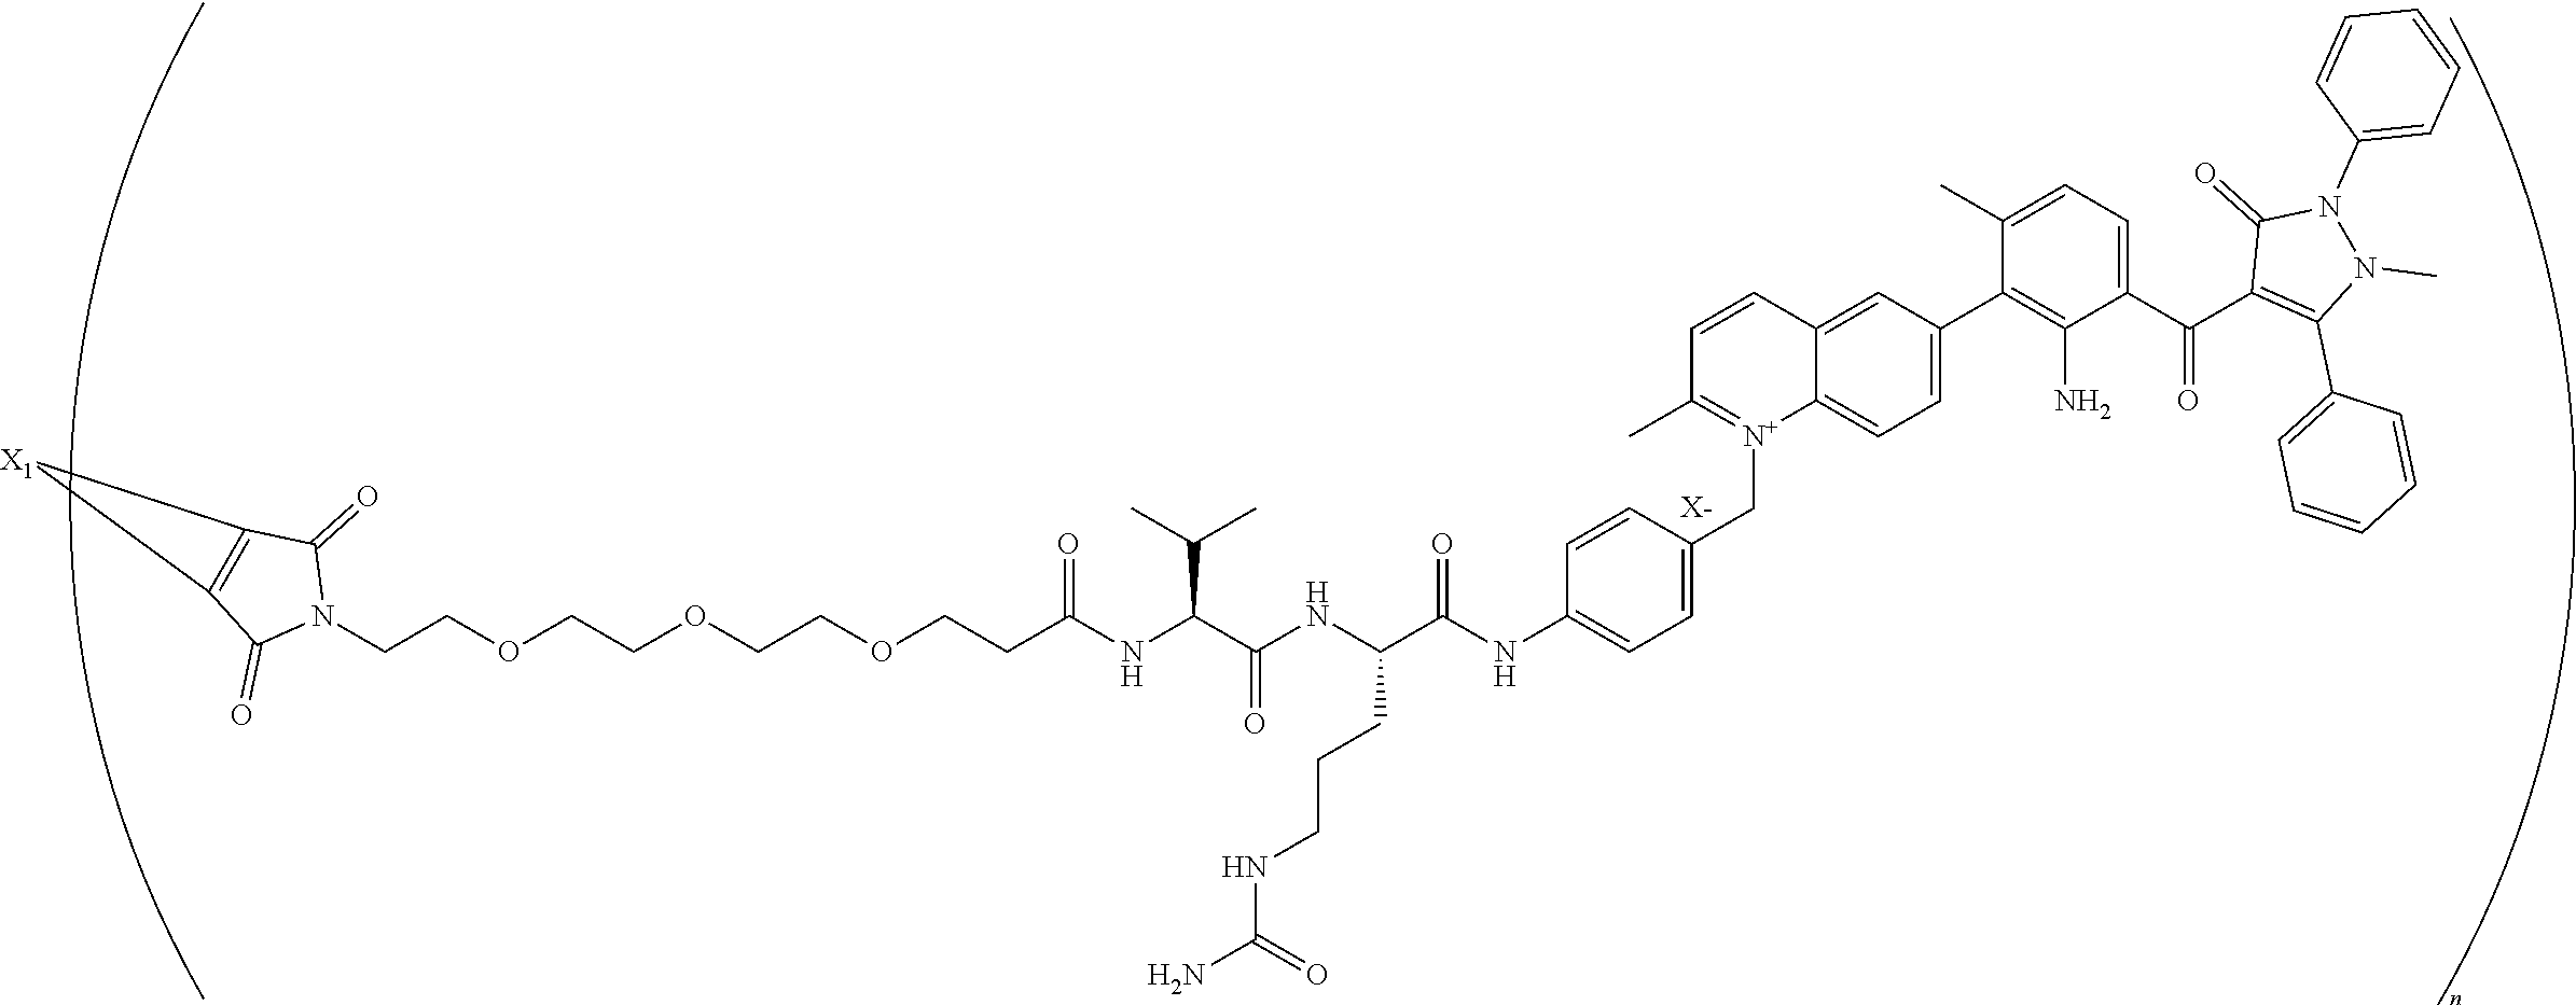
[X-].C(COCCOCCOCCC(NC(C(NC(C(NC1=CC=C(C[N+]2=C(C)C=CC3=CC(C4=C(N)C(C(=O)C5=C(C6=CC=CC=C6)N(C)N(C6=CC=CC=C6)C5=O)=CC=C4C)=CC=C23)C=C1)=O)CCCNC(N)=O)=O)C(C)C)=O)N1C(=O)C2=C(C1=O)[X1]2
